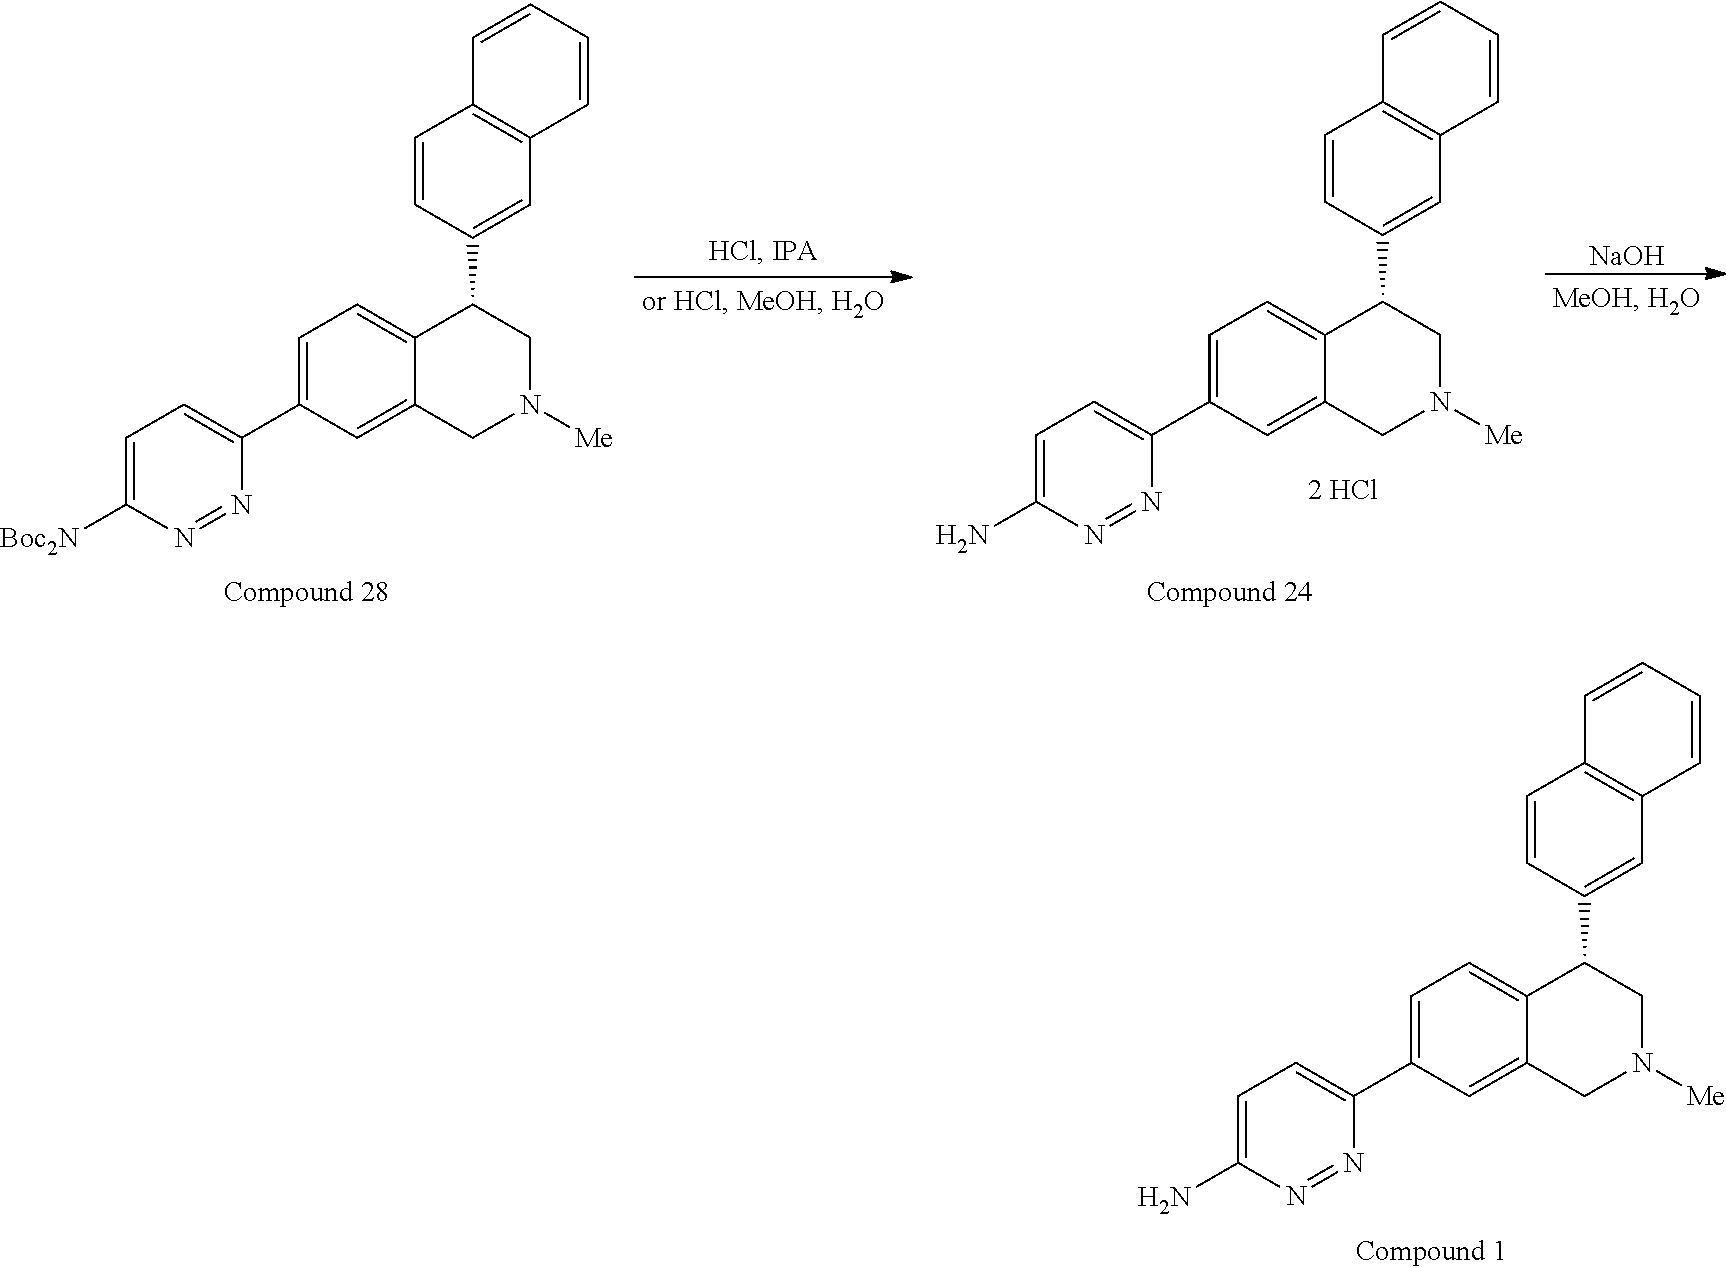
C1=CC=CC2=C1C=CC(C1C3=CC=C(C4=CC=C(N)N=N4)C=C3CN([Me])C1)=C2.C1=CC=CC2=C1C=CC(C1C3=CC=C(C4=CC=C([Boc2N])N=N4)C=C3CN([Me])C1)=C2.C1=CC=CC2=C1C=CC(C1C3=CC=C(C4=CC=C(N)N=N4)C=C3CN([Me])C1)=C2.[NaOH]
